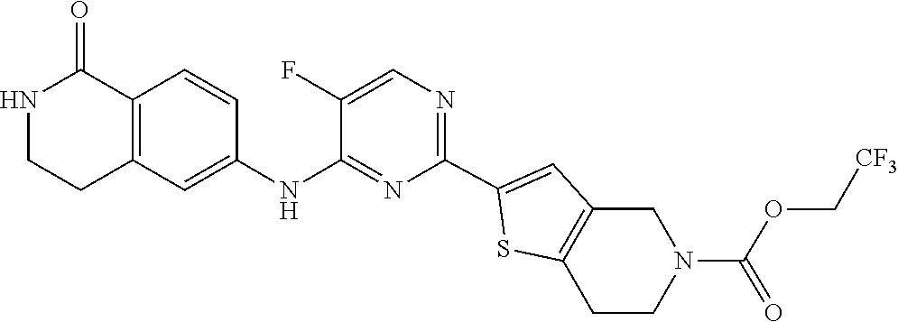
C1(F)=CN=C(C2=CC3=C(CCN(C(=O)OC[CF3])C3)S2)N=C1NC1=CC2=C(C=C1)C(=O)NCC2
